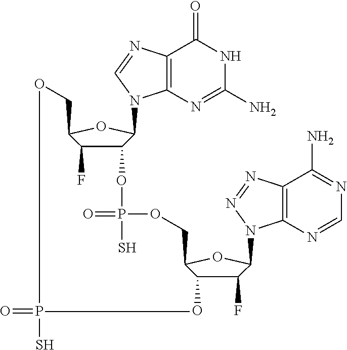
C12=C(N=C(N)NC1=O)N(C1C(OP(=O)(S)OCC3C(O)C(F)C(N4C5=C(C(N)=NC=N5)N=N4)O3)C(F)C(CO)O1)C=N2.O=PS
